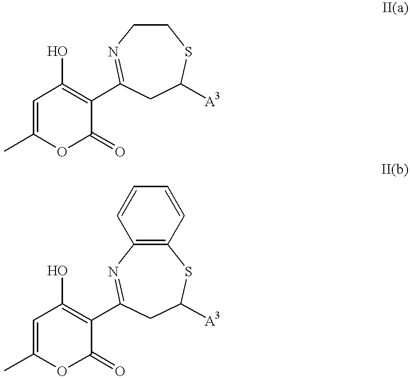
C1=C(C)OC(=O)C(C2=NCCSC([A3])C2)=C1O.C1=C(C)OC(=O)C(C2=NC3=C(SC([A3])C2)C=CC=C3)=C1O
